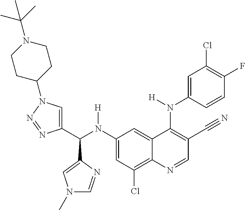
C1(N(C(C2=CN(C3CCN(C(C)(C)C)CC3)N=N2)C2=CN(C)C=N2)[H])=CC(Cl)=C2C(=C1)C(N(C1=CC(Cl)=C(F)C=C1)[H])=C(C#N)C=N2
